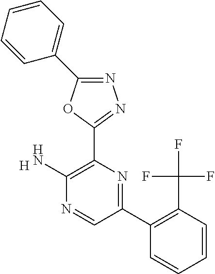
[H].C1(N)=C(C2=NN=C(C3=CC=CC=C3)O2)N=C(C2=C(C(F)(F)F)C=CC=C2)C=N1
